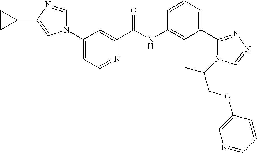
N1(C2=CC=NC(C(NC3=CC(C4=NN=CN4C(COC4=CN=CC=C4)C)=CC=C3)=O)=C2)C=NC(C2CC2)=C1
